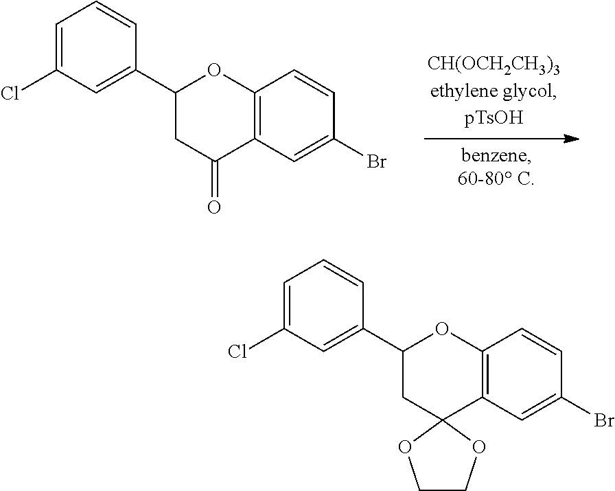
C1=C(Cl)C=C(C2CC(=O)C3=C(O2)C=CC(Br)=C3)C=C1.C1=C(Cl)C=C(C2CC3(C4=C(O2)C=CC(Br)=C4)OCCO3)C=C1
